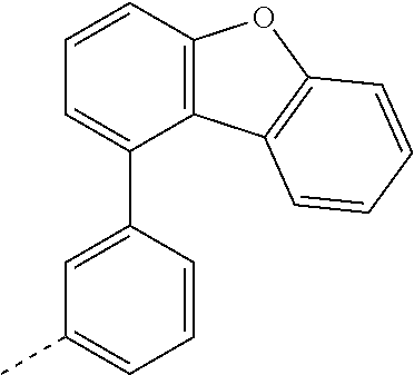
C12=C(C3=C(O1)C=CC=C3)C(C1=CC(C)=CC=C1)=CC=C2
